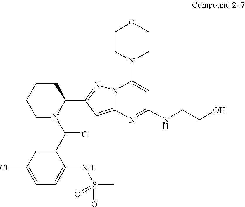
C1(C(N2C(C3=NN4C(=C3)N=C(NCCO)C=C4N3CCOCC3)CCCC2)=O)=CC(Cl)=CC=C1NS(C)(=O)=O
